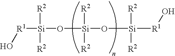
[R1]([Si](O[Si](O[Si]([R1]O)([R2])[R2])([R2])[R2])([R2])[R2])O
